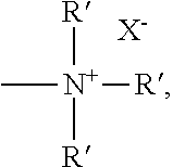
C[N+]([R])([R])[R].[X-]
